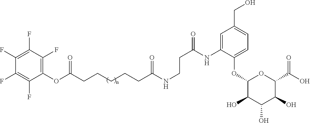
C(CCCCCC(NCCC(=O)NC1=CC(CO)=CC=C1OC1C(O)C(O)C(O)C(C(=O)O)O1)=O)(OC1=C(F)C(F)=C(F)C(F)=C1F)=O
